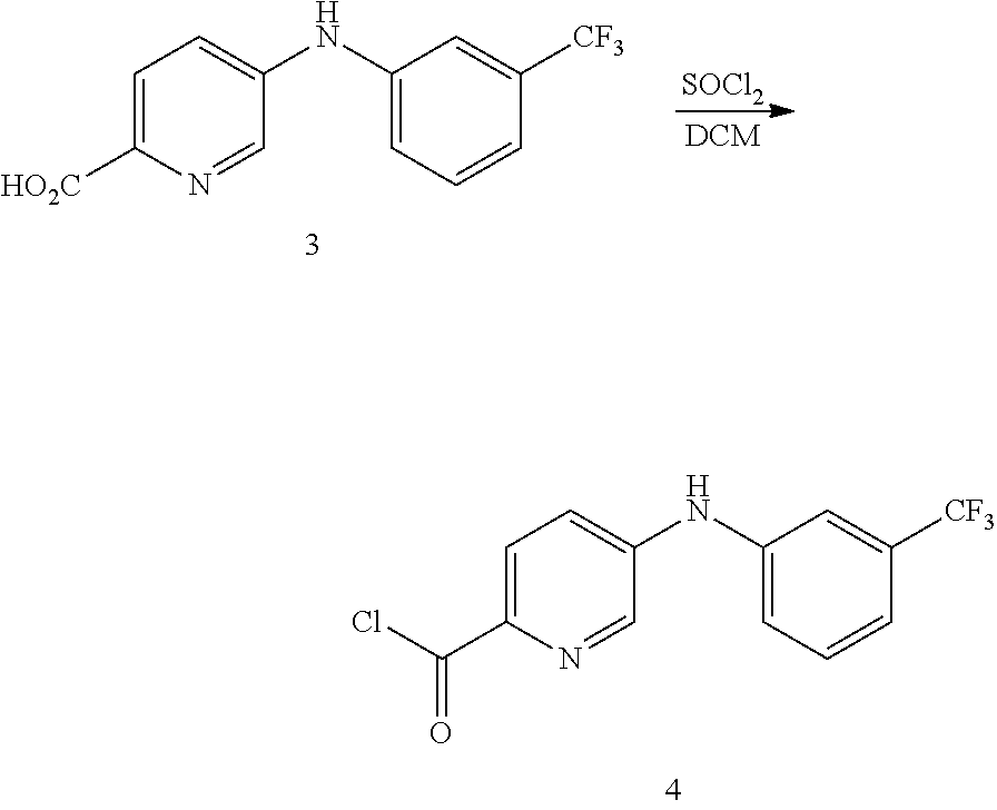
C1=C(C(=O)Cl)N=CC(NC2=CC=CC([CF3])=C2)=C1.C1=C([HO2C])N=CC(NC2=CC=CC([CF3])=C2)=C1.[SOCl2]
